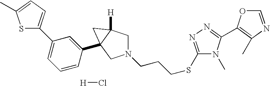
[H]Cl.N1(CCCSC2=NN=C(C3=C(C)N=CO3)N2C)CC2([H])C(C3=CC(C4=CC=C(C)S4)=CC=C3)(C1)C2
